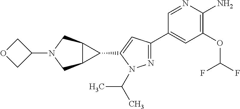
N1=C(C2=CC(OC(F)F)=C(N)N=C2)C=C(C2C3C2CN(C2COC2)C3)N1C(C)C
